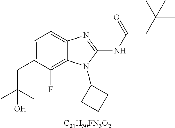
[C21H30FN3O2].C1=C(CC(C)(C)O)C(F)=C2C(=C1)N=C(NC(=O)CC(C)(C)C)N2C1CCC1
